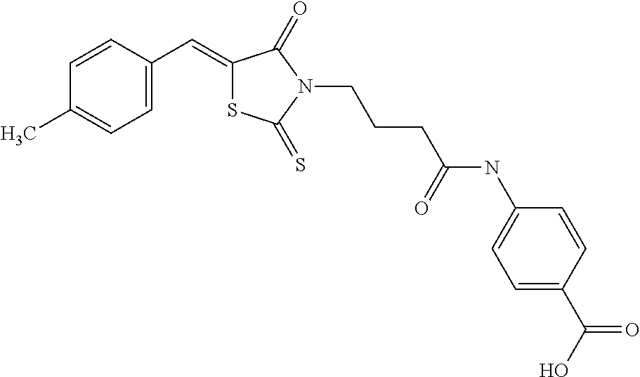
C1=C(C=C2SC(=S)N(CCCC(NC3=CC=C(C(O)=O)C=C3)=O)C2=O)C=CC(C)=C1
